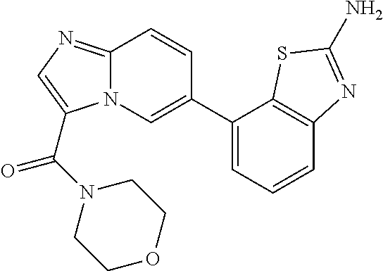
C12=NC=C(C(N3CCOCC3)=O)N1C=C(C1=CC=CC3=C1SC(N)=N3)C=C2
